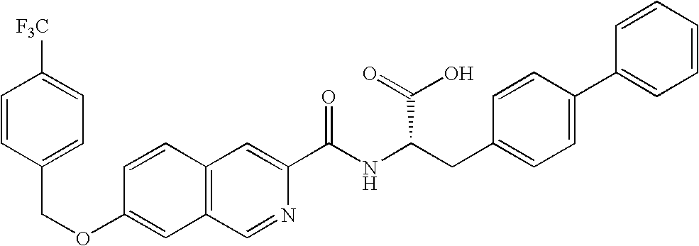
C1=CC2=C(C=C1OCC1=CC=C([F3C])C=C1)C=NC(C(NC(CC1=CC=C(C3=CC=CC=C3)C=C1)C(=O)O)=O)=C2
